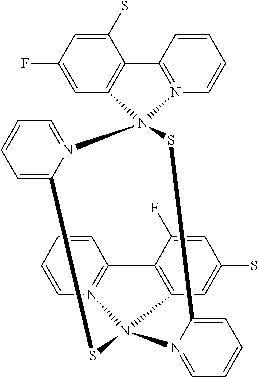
C1=C(F)C=C(S)C2=C1N1(N3=C2C=CC=C3)N2=CC=CC=C2SN2(N3=C(C=CC=C3)C3=C2C=C(S)C=C3F)N2=CC=CC=C2S1
